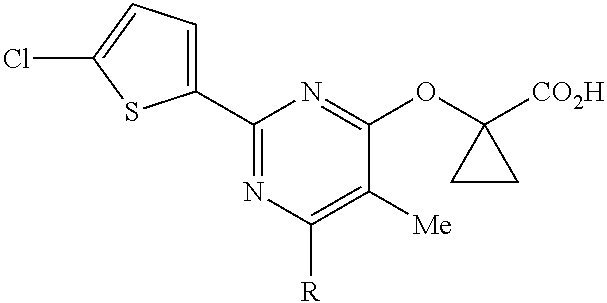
C1(C2=CC=C(Cl)S2)=NC([R])=C([Me])C(OC2([CO2H])CC2)=N1
